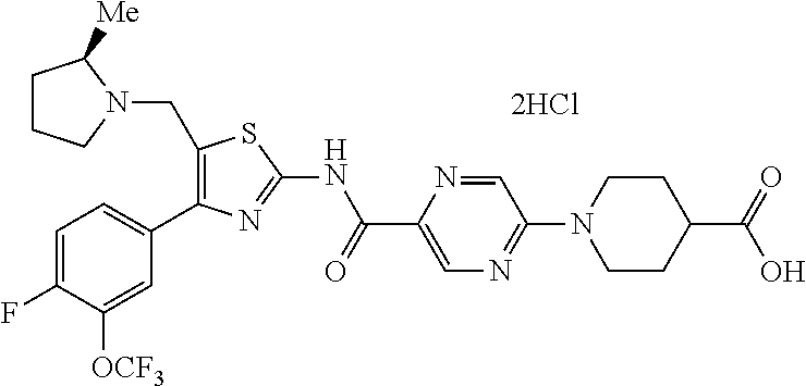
C1=C(F)C([OCF3])=CC(C2=C(CN3C([Me])CCC3)SC(NC(C3=CN=C(N4CCC(C(=O)O)CC4)C=N3)=O)=N2)=C1.[2HCl]
